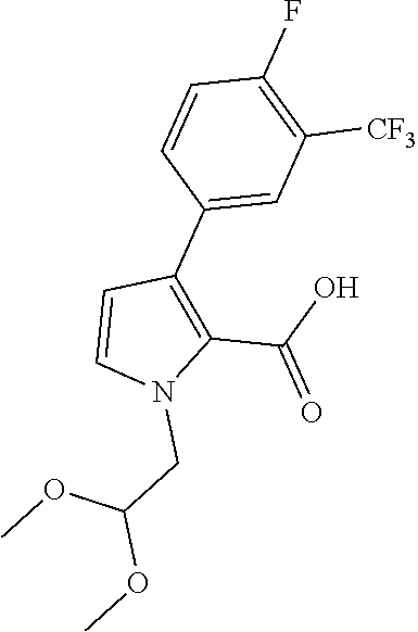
C1(C(O)=O)=C(C2=CC([CF3])=C(F)C=C2)C=CN1CC(OC)OC
